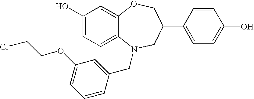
C1(O)=CC=C2C(=C1)OCC(C1=CC=C(O)C=C1)CN2CC1=CC(OCCCl)=CC=C1
